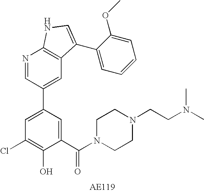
C1(C(N2CCN(CCN(C)C)CC2)=O)=CC(C2=CC3=C(N=C2)NC=C3C2=CC=CC=C2OC)=CC(Cl)=C1O
